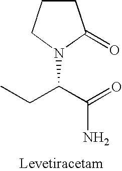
C1CCN(C(CC)C(=O)N)C1=O
